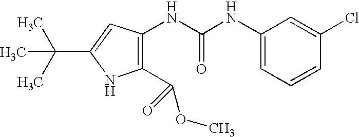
C1(C(OC)=O)=C(NC(NC2=CC=CC(Cl)=C2)=O)C=C(C(C)(C)C)N1
